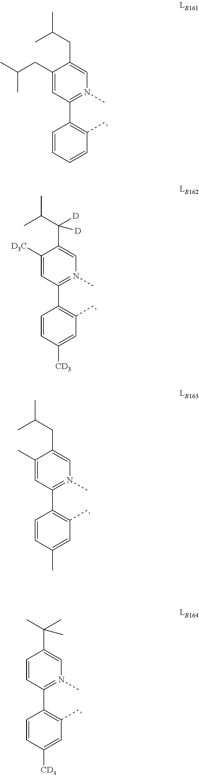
C1(CC(C)C)=CN(C)=C(C2=C(C)C=CC=C2)C=C1CC(C)C.C1(C(C(C)C)([D])[D])=CN(C)=C(C2=C(C)C=C([CD3])C=C2)C=C1[D3C].C1(CC(C)C)=CN(C)=C(C2=C(C)C=C(C)C=C2)C=C1C.C1(C(C)(C)C)=CN(C)=C(C2=C(C)C=C([CD3])C=C2)C=C1
